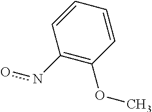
C1(no)=C(OC)C=CC=C1
